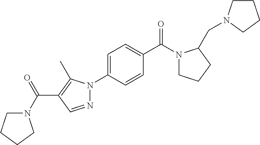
C1=CC(C(N2CCCC2CN2CCCC2)=O)=CC=C1N1N=CC(C(N2CCCC2)=O)=C1C
